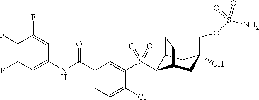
C1(F)=CC(NC(C2=CC=C(Cl)C(S(=O)(=O)C3C4CC(O)(COS(N)(=O)=O)CC3CC4)=C2)=O)=CC(F)=C1F
